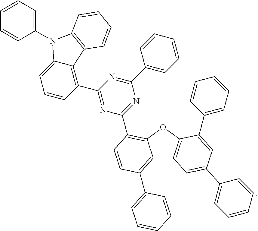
N1=C(C2=C3C(=CC=C2)N(C2=CC=CC=C2)C2=C3C=CC=C2)N=C(C2=CC=CC=C2)N=C1C1=C2C(=C(C3=CC=CC=C3)C=C1)C1=C(O2)C(C2=CC=CC=C2)=CC(C2=CC=CC=C2)=C1
